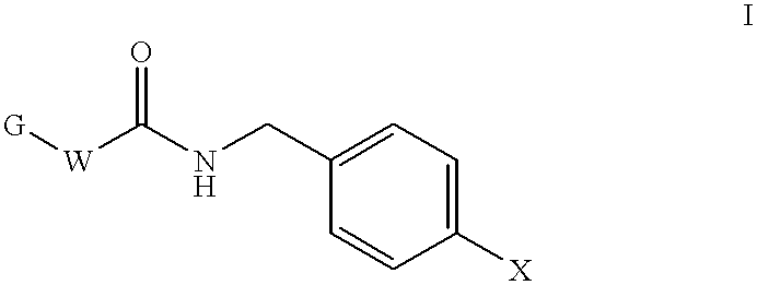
C1(CNC([W][G])=O)=CC=C([X])C=C1
